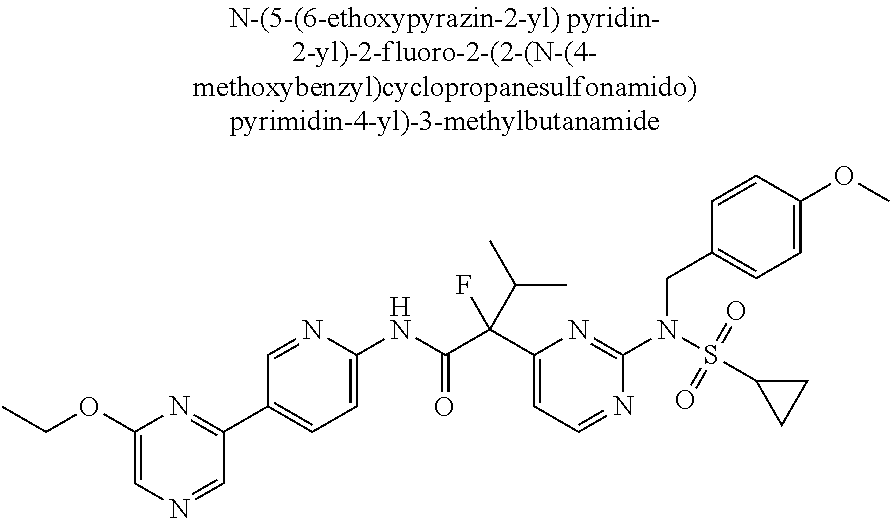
C1(C2=NC(OCC)=CN=C2)=CC=C(NC(C(C2=CC=NC(N(S(C3CC3)(=O)=O)CC3=CC=C(OC)C=C3)=N2)(F)C(C)C)=O)N=C1
